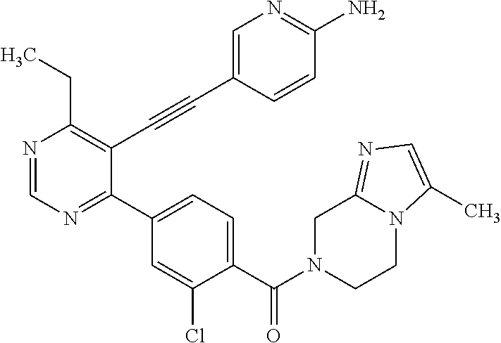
N1=CN=C(C2=CC=C(C(=O)N3CCN4C(=NC=C4C)C3)C(Cl)=C2)C(C#CC2=CN=C(N)C=C2)=C1CC
